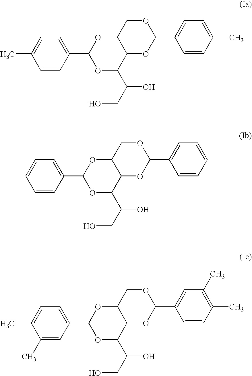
C1=CC(C2OC(C(CO)O)C3C(O2)COC(C2=CC=C(C)C=C2)O3)=CC=C1C.C1=CC(C2OC(C(CO)O)C3C(O2)COC(C2=CC=CC=C2)O3)=CC=C1.C1(C)=CC(C2OC(C(CO)O)C3C(O2)COC(C2=CC(C)=C(C)C=C2)O3)=CC=C1C
